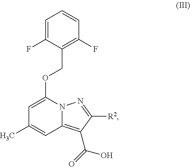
C1=C(OCC2=C(F)C=CC=C2F)N2C(=C(C(O)=O)C([R2])=N2)C=C1C
